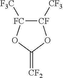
[CF]1([CF3])[FC]([F3C])OC(=[CF2])O1
